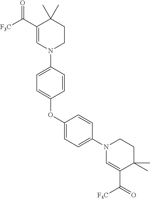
C1(C([F3C])=O)=CN(C2=CC=C(OC3=CC=C(N4C=C(C([F3C])=O)C(C)(C)CC4)C=C3)C=C2)CCC1(C)C
